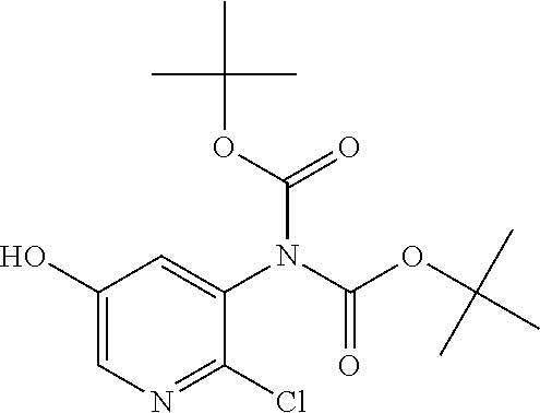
C1(O)=CN=C(Cl)C(N(C(OC(C)(C)C)=O)C(=O)OC(C)(C)C)=C1
